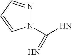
N1(C(N)=N)N=CC=C1
